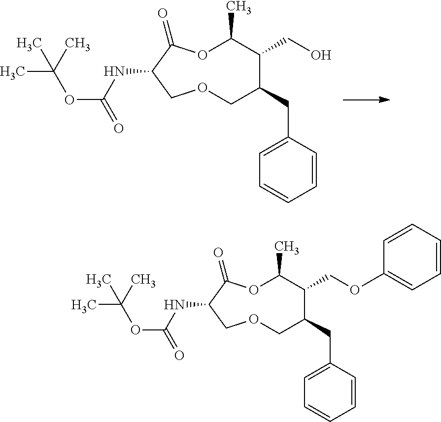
C1=CC(CC2COCC(NC(=O)OC(C)(C)C)C(=O)OC(C)C2CO)=CC=C1.C1=CC(CC2COCC(NC(=O)OC(C)(C)C)C(=O)OC(C)C2COC2=CC=CC=C2)=CC=C1
